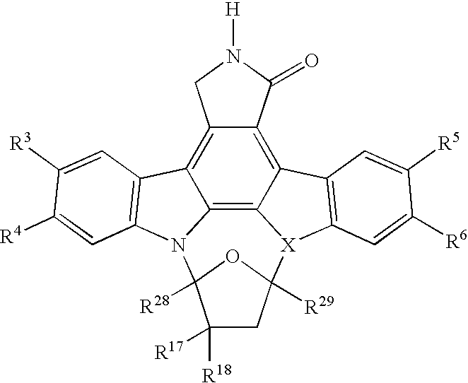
C12=C3C4=C5C(=C1CN([H])C2=O)C1=C(N5C2([R28])C([R17])([R18])CC([R29])([X]4C4=C3C=C([R5])C([R6])=C4)O2)C=C([R4])C([R3])=C1
